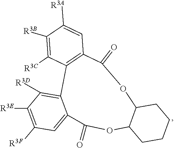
C1C2C(CCC1)OC(=O)C1=CC([R3F])=C([R3E])C([R3D])=C1C1=C(C=C([R3A])C([R3B])=C1[R3C])C(=O)O2
